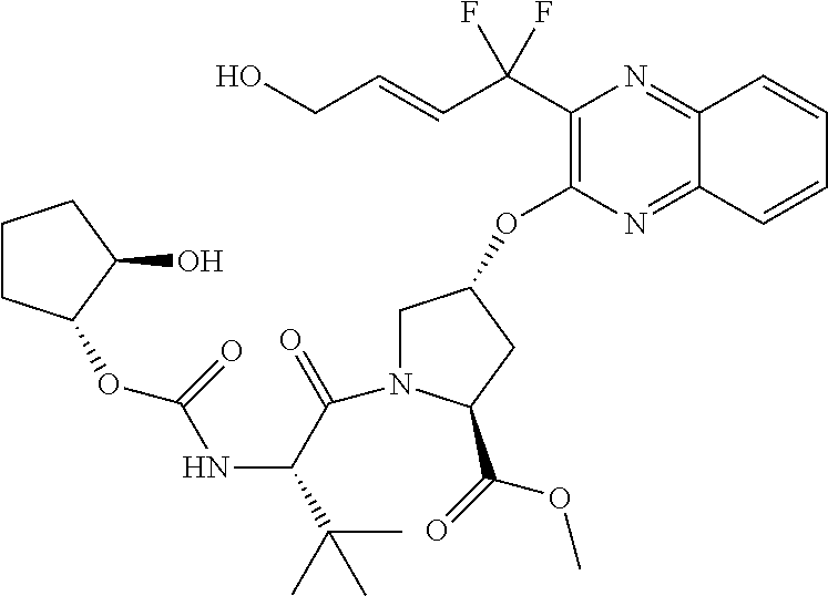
C1(O)CCCC1OC(=O)NC(C(=O)N1CC(OC2=C(C(C=CCO)(F)F)N=C3C(=N2)C=CC=C3)CC1C(OC)=O)C(C)(C)C
